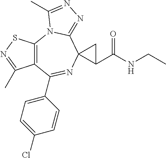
C12=C(N3C(=NN=C3C)C3(N=C1C1=CC=C(Cl)C=C1)C(C(NCC)=O)C3)SN=C2C
